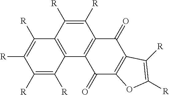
C12=C(C([R])=C([R])C([R])=C1[R])C1=C(C(=O)C3=C(C1=O)OC([R])=C3[R])C([R])=C2[R]
